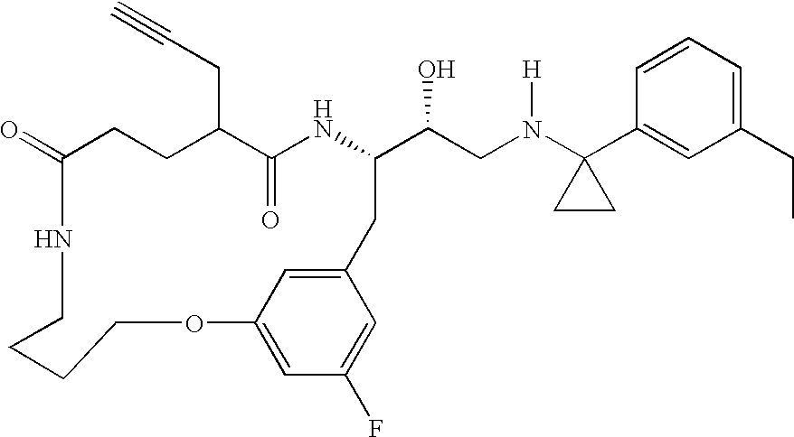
C1(=O)CCC(CC#C)C(=O)NC(C(CN(C2(C3=CC(CC)=CC=C3)CC2)[H])O)CC2=CC(=CC(F)=C2)OCCCCN1
